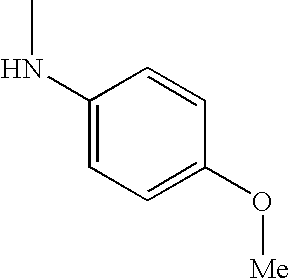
C1(NC)=CC=C(O[Me])C=C1
